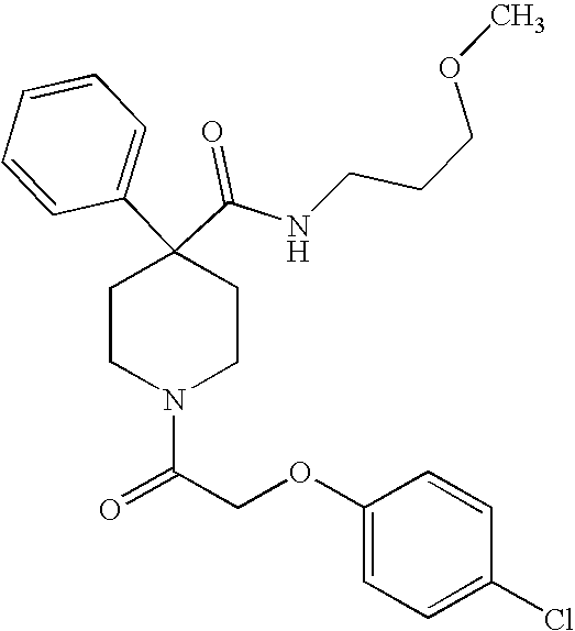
N(C(C1(C2=CC=CC=C2)CCN(C(=O)COC2=CC=C(Cl)C=C2)CC1)=O)CCCOC
